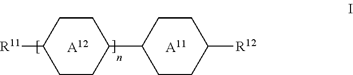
C1CC([R11])CCC1C1CCC([R12])CC1.[A12].[A11]
